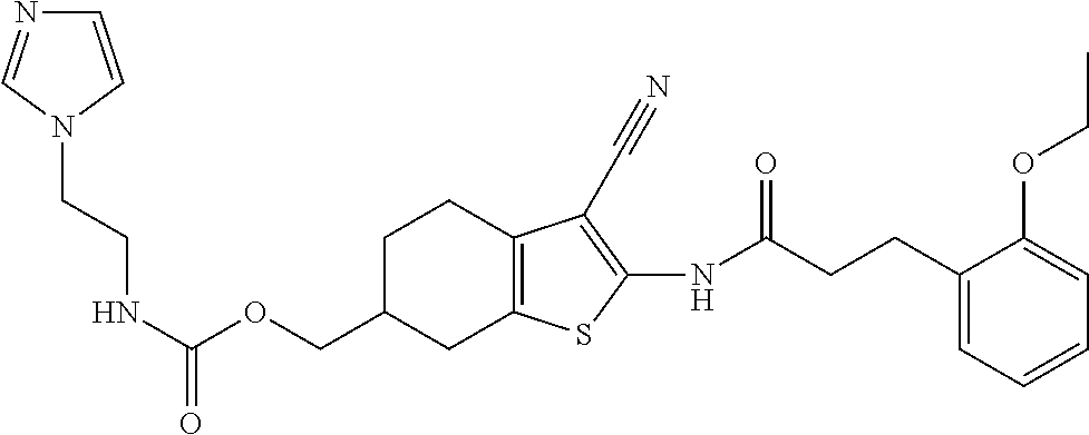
C(CNC(=O)OCC1CC2=C(CC1)C(C#N)=C(NC(CCC1=CC=CC=C1OCC)=O)S2)N1C=NC=C1
